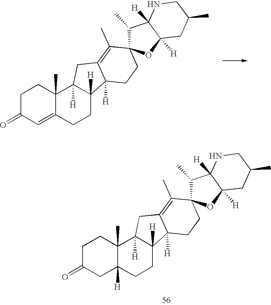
O=C1C=C2C(C)(CC1)C1([H])C([H])(CC2)C2([H])C(=C(C)C3(CC2)OC2([H])C([H])(C3C)NCC(C)C2)C1.O=C1CC2([H])C(C)(CC1)C1([H])C([H])(CC2)C2([H])C(=C(C)C3(CC2)OC2([H])C([H])(C3C)NCC(C)C2)C1
